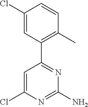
C1(Cl)=CC(C2=NC(N)=NC(Cl)=C2)=C(C)C=C1
